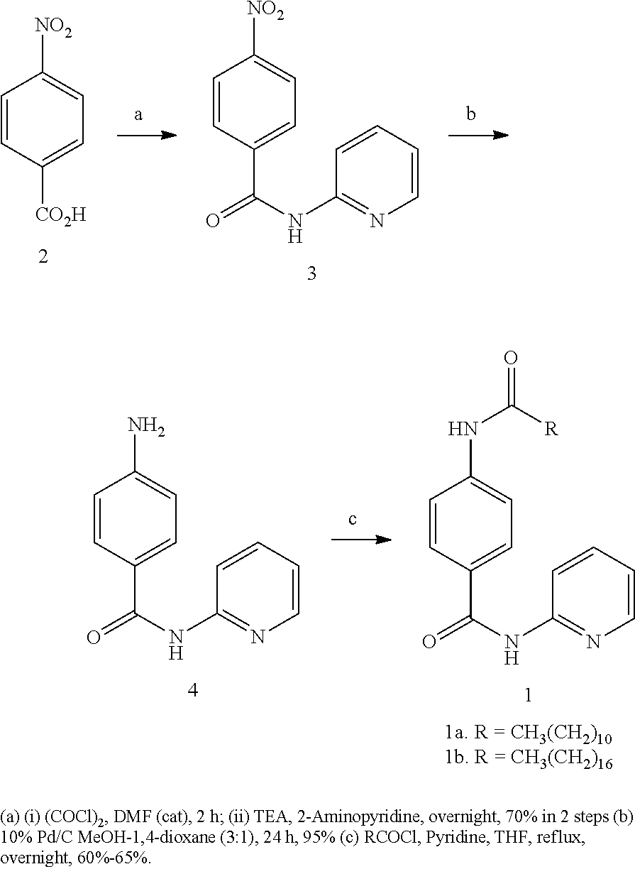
C1=CC([CO2H])=CC=C1[NO2].C1=CC(C(NC2=NC=CC=C2)=O)=CC=C1[NO2].C1=CC(C(NC2=NC=CC=C2)=O)=CC=C1NC(=O)[R].C1=CC(C(NC2=NC=CC=C2)=O)=CC=C1N
